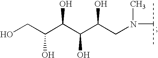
OCC(C(C(C(CN(C)C(C)C)O)O)O)O
